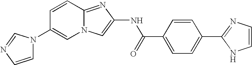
N12C(=NC(NC(C3=CC=C(C4=NC=CN4)C=C3)=O)=C1)C=CC(N1C=CN=C1)=C2
